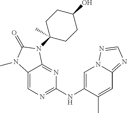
C12=CN=C(NC3=CN4C(=NC=N4)C=C3C)N=C1N(C1(C)CCC(O)CC1)C(=O)N2C
